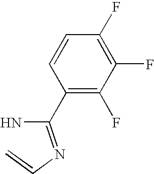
C(N)(=NC=C)C1=C(F)C(F)=C(F)C=C1
